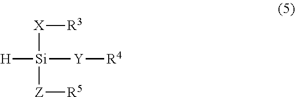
[H][Si]([Y][R4])([X][R3])[Z][R5]
